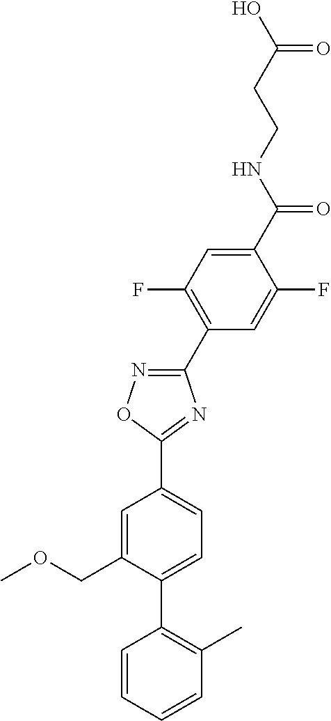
C1(C2=C(F)C=C(C(=O)NCCC(O)=O)C(F)=C2)=NOC(C2=CC=C(C3=C(C)C=CC=C3)C(COC)=C2)=N1
